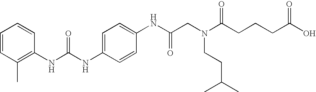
C1=C(NC(NC2=C(C)C=CC=C2)=O)C=CC(NC(CN(C(CCCC(O)=O)=O)CCC(C)C)=O)=C1
